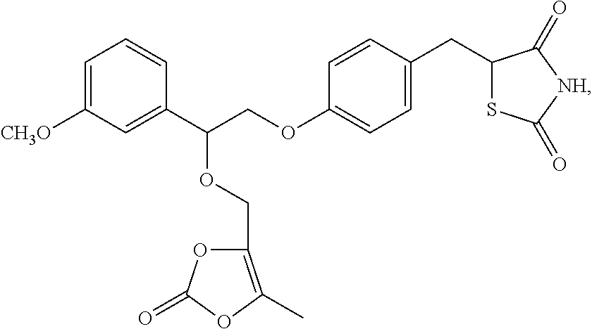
C1=C([CH3O])C=C(C(COC2=CC=C(CC3SC(=O)[NH]C3=O)C=C2)OCC2=C(C)OC(=O)O2)C=C1
